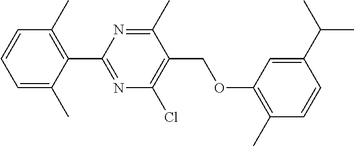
C1(C2=NC(Cl)=C(COC3=C(C)C=CC(C(C)C)=C3)C(C)=N2)=C(C)C=CC=C1C
